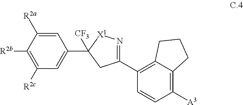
C1=C([R2a])C([R2b])=C([R2c])C=C1C1([CF3])[X1]N=C(C2=C3C(=C([A3])C=C2)CCC3)C1
